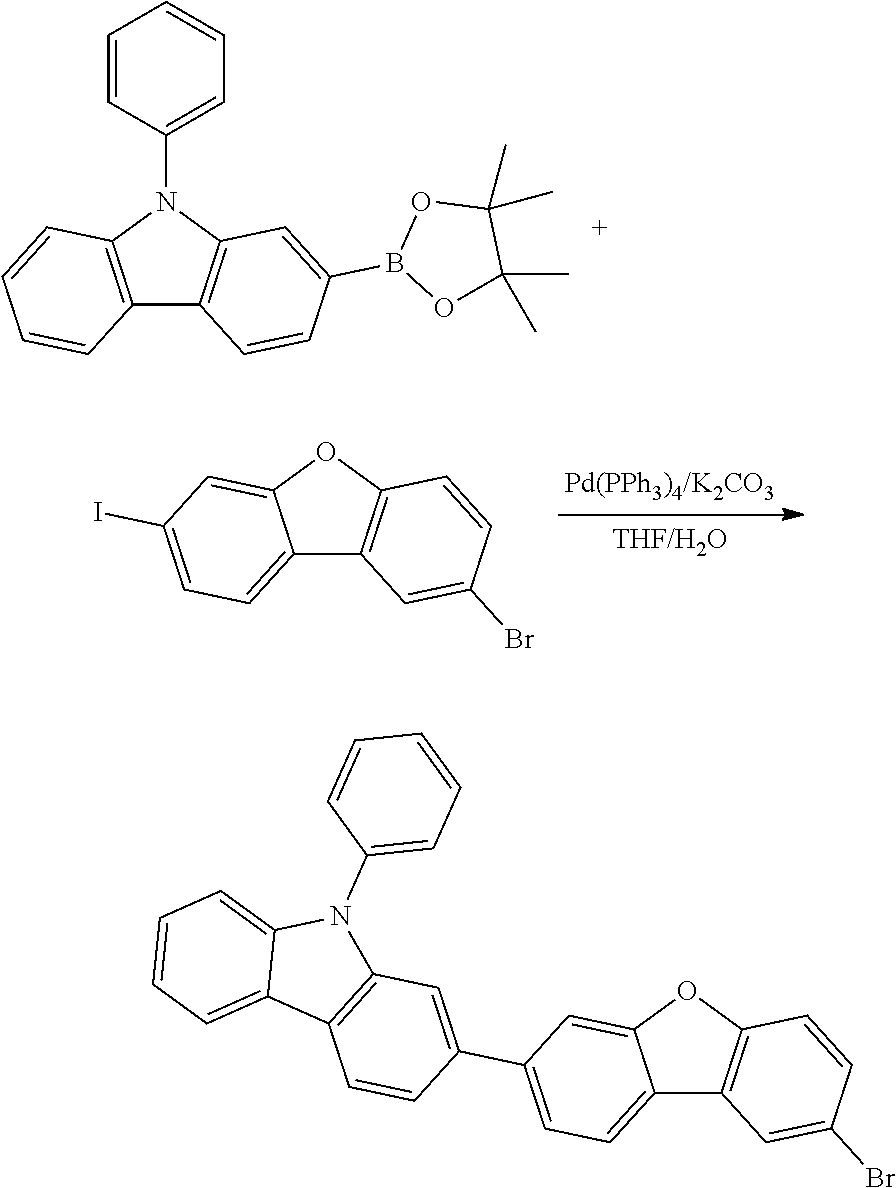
C12=C(N(C3=CC=CC=C3)C3=C1C=CC(B1OC(C)(C)C(C)(C)O1)=C3)C=CC=C2.C12=CC=C(I)C=C1OC1=C2C=C(Br)C=C1.C12=CC=C(C3=CC4=C(C=C3)C3=CC=CC=C3N4C3=CC=CC=C3)C=C1OC1=C2C=C(Br)C=C1
